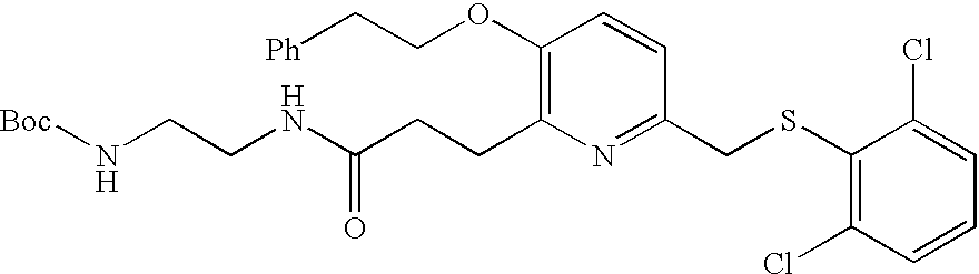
C(CNC(CCC1=C(OCC[Ph])C=CC(CSC2=C(Cl)C=CC=C2Cl)=N1)=O)N[Boc]
